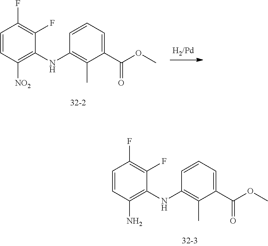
C1=CC([NO2])=C(NC2=C(C)C(C(OC)=O)=CC=C2)C(F)=C1F.C1=CC(N)=C(NC2=C(C)C(C(OC)=O)=CC=C2)C(F)=C1F
